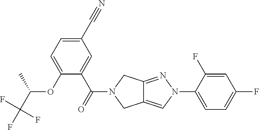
C1(C#N)=CC=C(OC(C)C(F)(F)F)C(C(=O)N2CC3=CN(C4=CC=C(F)C=C4F)N=C3C2)=C1
